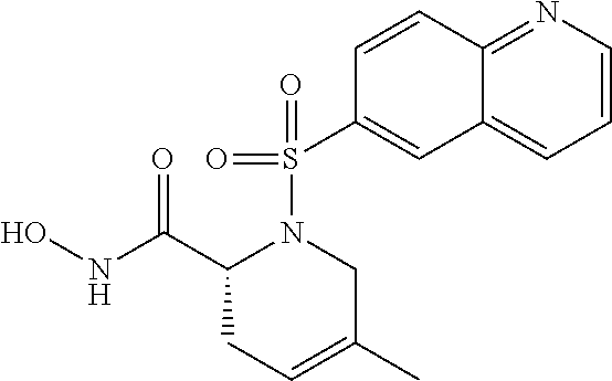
N(C(C1N(S(C2=CC3=CC=CN=C3C=C2)(=O)=O)CC(C)=CC1)=O)O
